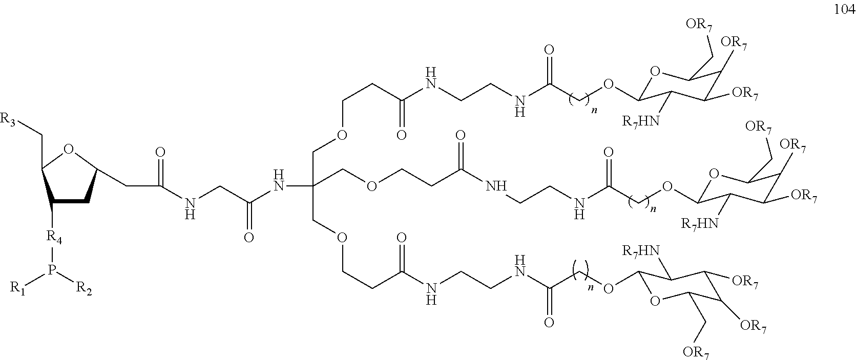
C1([R4]P([R1])[R2])CC(CC(NCC(NC(COCCC(NCCNC(COC2OC(C[OR7])C([OR7])C([OR7])C2[R7HN])=O)=O)(COCCC(NCCNC(COC2OC(C[OR7])C([OR7])C([OR7])C2[R7HN])=O)=O)COCCC(NCCNC(COC2OC(C[OR7])C([OR7])C([OR7])C2[R7HN])=O)=O)=O)=O)OC1C[R3]
